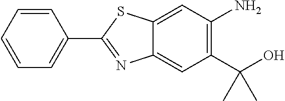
C12=CC(N)=C(C(O)(C)C)C=C1N=C(C1=CC=CC=C1)S2
